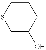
S1CC(O)CCC1
